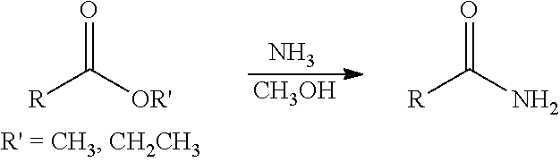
[R]C([OR'])=O.N.[CH3OH].[R]C(N)=O
